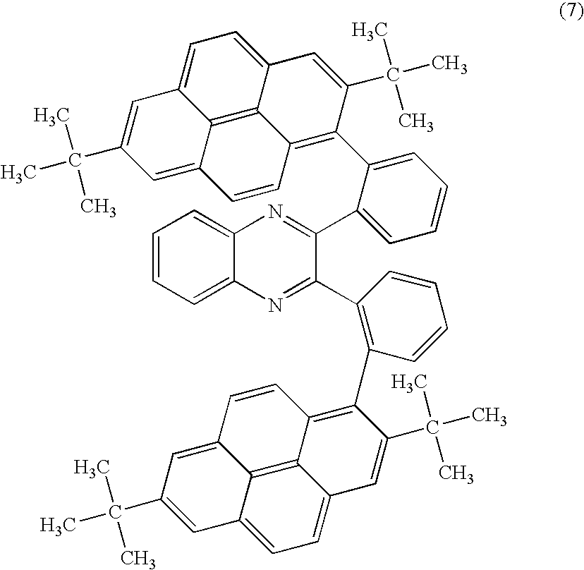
C1=CC=C2C(=C1)N=C(C1=CC=CC=C1C1=C3C4=C5C(=CC=C4C=C1C(C)(C)C)C=C(C(C)(C)C)C=C5C=C3)C(C1=C(C3=C4C5=C6C(=CC=C5C=C3C(C)(C)C)C=C(C(C)(C)C)C=C6C=C4)C=CC=C1)=N2
